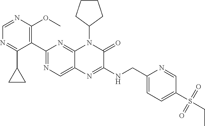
C1=NC(OC)=C(C2=NC=C3C(=N2)N(C2CCCC2)C(=O)C(NCC2=CC=C(S(=O)(=O)CC)C=N2)=N3)C(C2CC2)=N1
